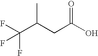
C(C(CC(O)=O)C)(F)(F)F
